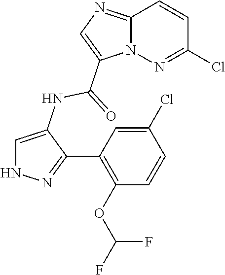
C1=C(NC(C2=CN=C3N2N=C(Cl)C=C3)=O)C(C2=C(OC(F)F)C=CC(Cl)=C2)=NN1
